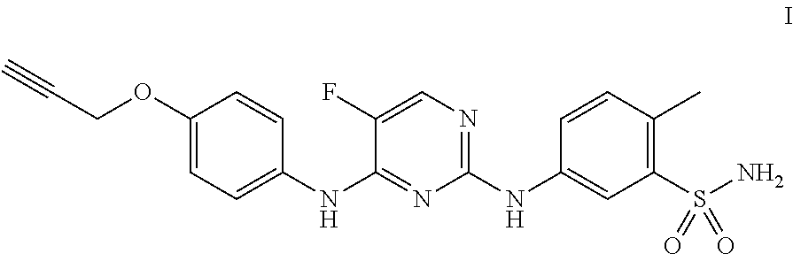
C1(OCC#C)=CC=C(NC2=NC(NC3=CC(S(N)(=O)=O)=C(C)C=C3)=NC=C2F)C=C1
